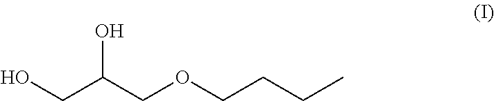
OCC(COCCCC)O
